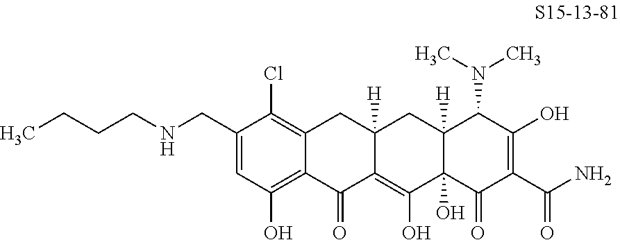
C(C1=CC(O)=C2C(=C1Cl)CC1([H])C(=C(O)C3(O)C([H])(C1)C(N(C)C)C(O)=C(C(N)=O)C3=O)C2=O)NCCCC
